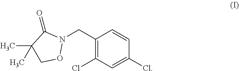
C1(CN2C(=O)C(C)(C)CO2)=C(Cl)C=C(Cl)C=C1
